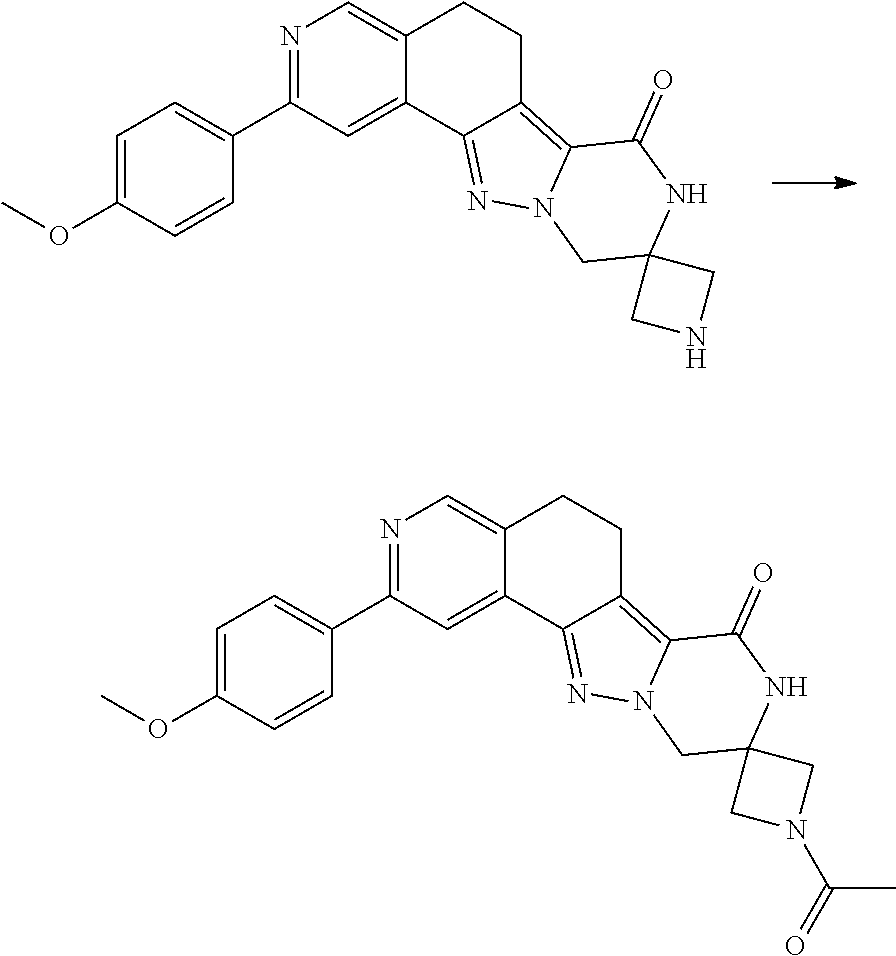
N1=C(C2=CC=C(OC)C=C2)C=C2C(=C1)CCC1=C3N(N=C21)CC1(NC3=O)CNC1.N1=C(C2=CC=C(OC)C=C2)C=C2C(=C1)CCC1=C3N(N=C21)CC1(NC3=O)CN(C(=O)C)C1
